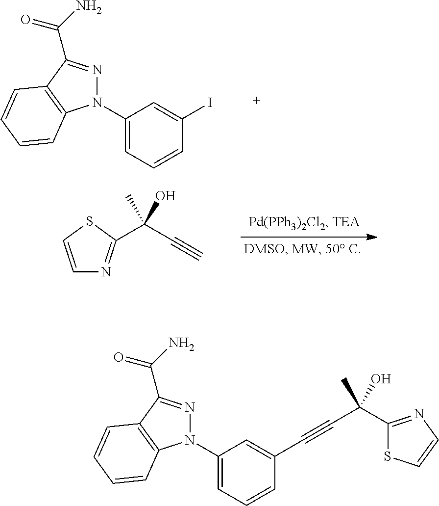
C1(N2N=C(C(=O)N)C3=C2C=CC=C3)=CC=CC(C#CC(C2=NC=CS2)(C)O)=C1.C1(N2N=C(C(=O)N)C3=C2C=CC=C3)=CC=CC(I)=C1.C1=CSC(C(C#C)(C)O)=N1
